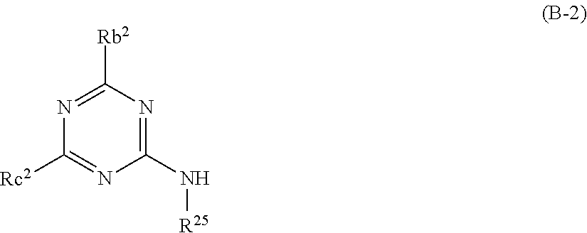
C1([Rc2])=NC(N[R25])=NC([Rb2])=N1
